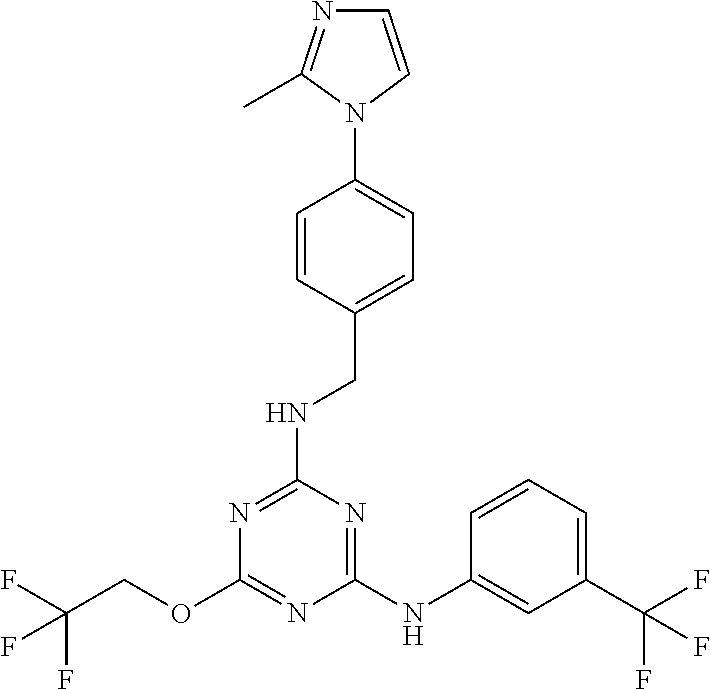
FC(F)(COC1=NC(NC2=CC(C(F)(F)F)=CC=C2)=NC(NCC2=CC=C(N3C=CN=C3C)C=C2)=N1)F
